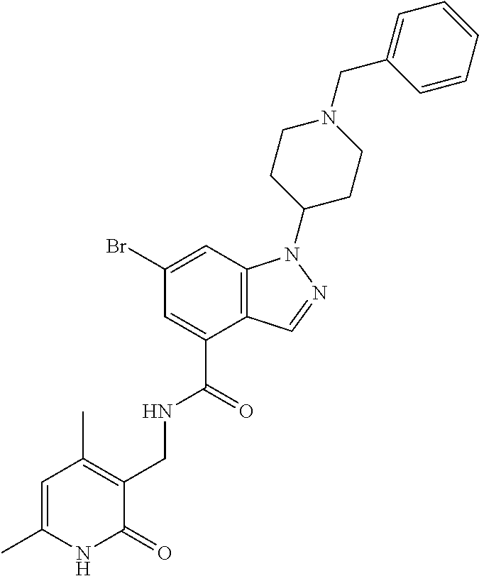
BrC1=CC2=C(C(C(=O)NCC3=C(C)C=C(C)NC3=O)=C1)C=NN2C1CCN(CC2=CC=CC=C2)CC1
